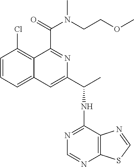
C1=CC=C2C(=C1Cl)C(C(=O)N(CCOC)C)=NC(C(C)NC1=NC=NC3=C1N=CS3)=C2
